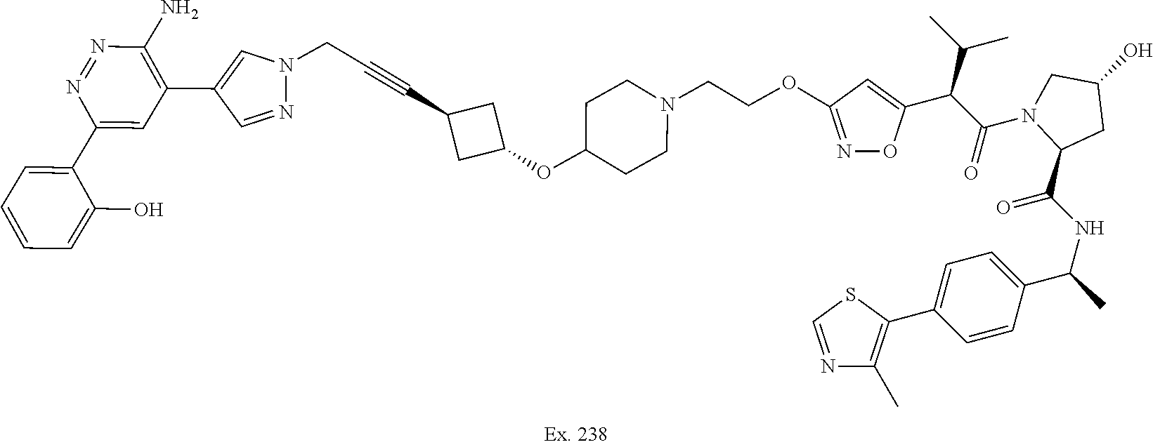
C1(C2=CC=CC=C2O)=CC(C2=CN(CC#CC3CC(OC4CCN(CCOC5=NOC(C(C(=O)N6CC(O)CC6C(=O)NC(C6=CC=C(C7=C(C)N=CS7)C=C6)C)C(C)C)=C5)CC4)C3)N=C2)=C(N)N=N1
